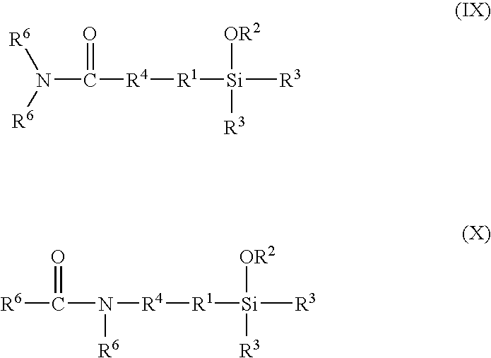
[R4]([R1][Si]([R3])([OR2])[R3])C(N([R6])[R6])=O.[R4]([R1][Si]([R3])([OR2])[R3])N(C([R6])=O)[R6]
